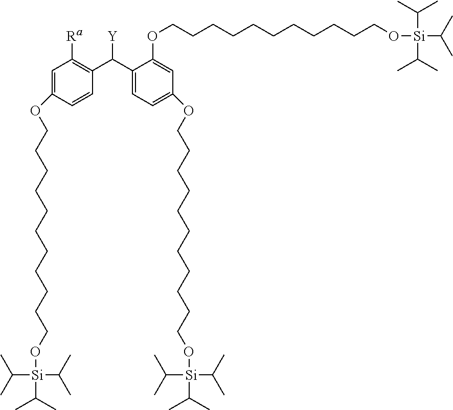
O(C1=CC([Ra])=C(C(C2=CC=C(OCCCCCCCCCCCO[Si](C(C)C)(C(C)C)C(C)C)C=C2OCCCCCCCCCCCO[Si](C(C)C)(C(C)C)C(C)C)[Y])C=C1)CCCCCCCCCCCO[Si](C(C)C)(C(C)C)C(C)C
